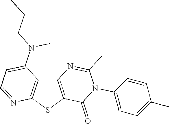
C12=C(SC3=C1C(N(CCC)C)=CC=N3)C(=O)N(C1=CC=C(C)C=C1)C(C)=N2
